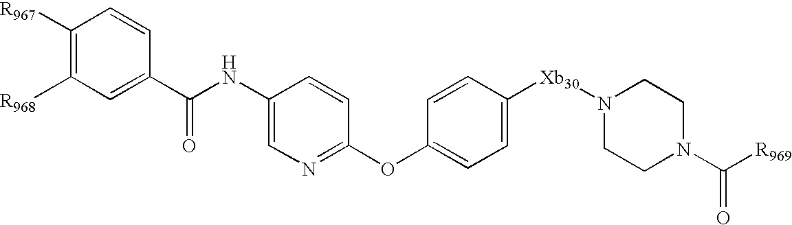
C1([R967])=C([R968])C=C(C(NC2=CN=C(OC3=CC=C([Xb30]N4CCN(C([R969])=O)CC4)C=C3)C=C2)=O)C=C1
